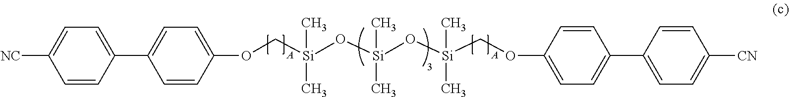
[Si](C)(C)(O[Si](C)(C)O[Si](C)(C)COC1=CC=C(C2=CC=C([CN])C=C2)C=C1)COC1=CC=C(C2=CC=C([NC])C=C2)C=C1
